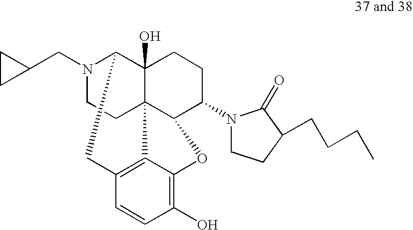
N1(CC2CC2)CCC23C4(O)C1CC1=C2C(=C(O)C=C1)OC3C(N1CCC(CCCC)C1=O)CC4
